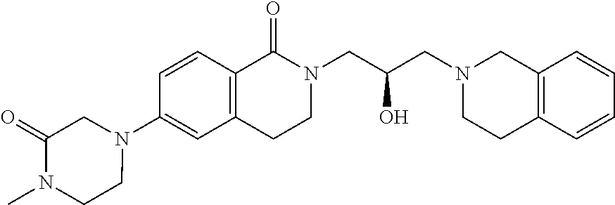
C1=CC2=C(C=C1N1CC(=O)N(C)CC1)CCN(CC(CN1CCC3=C(C1)C=CC=C3)O)C2=O
